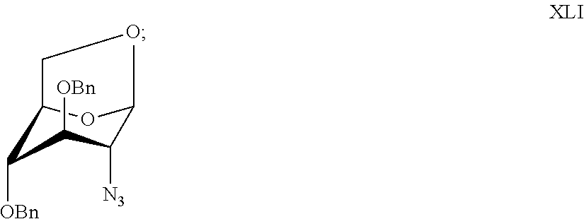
C1([N3])C2OC(CO2)C([OBn])C1[OBn]
